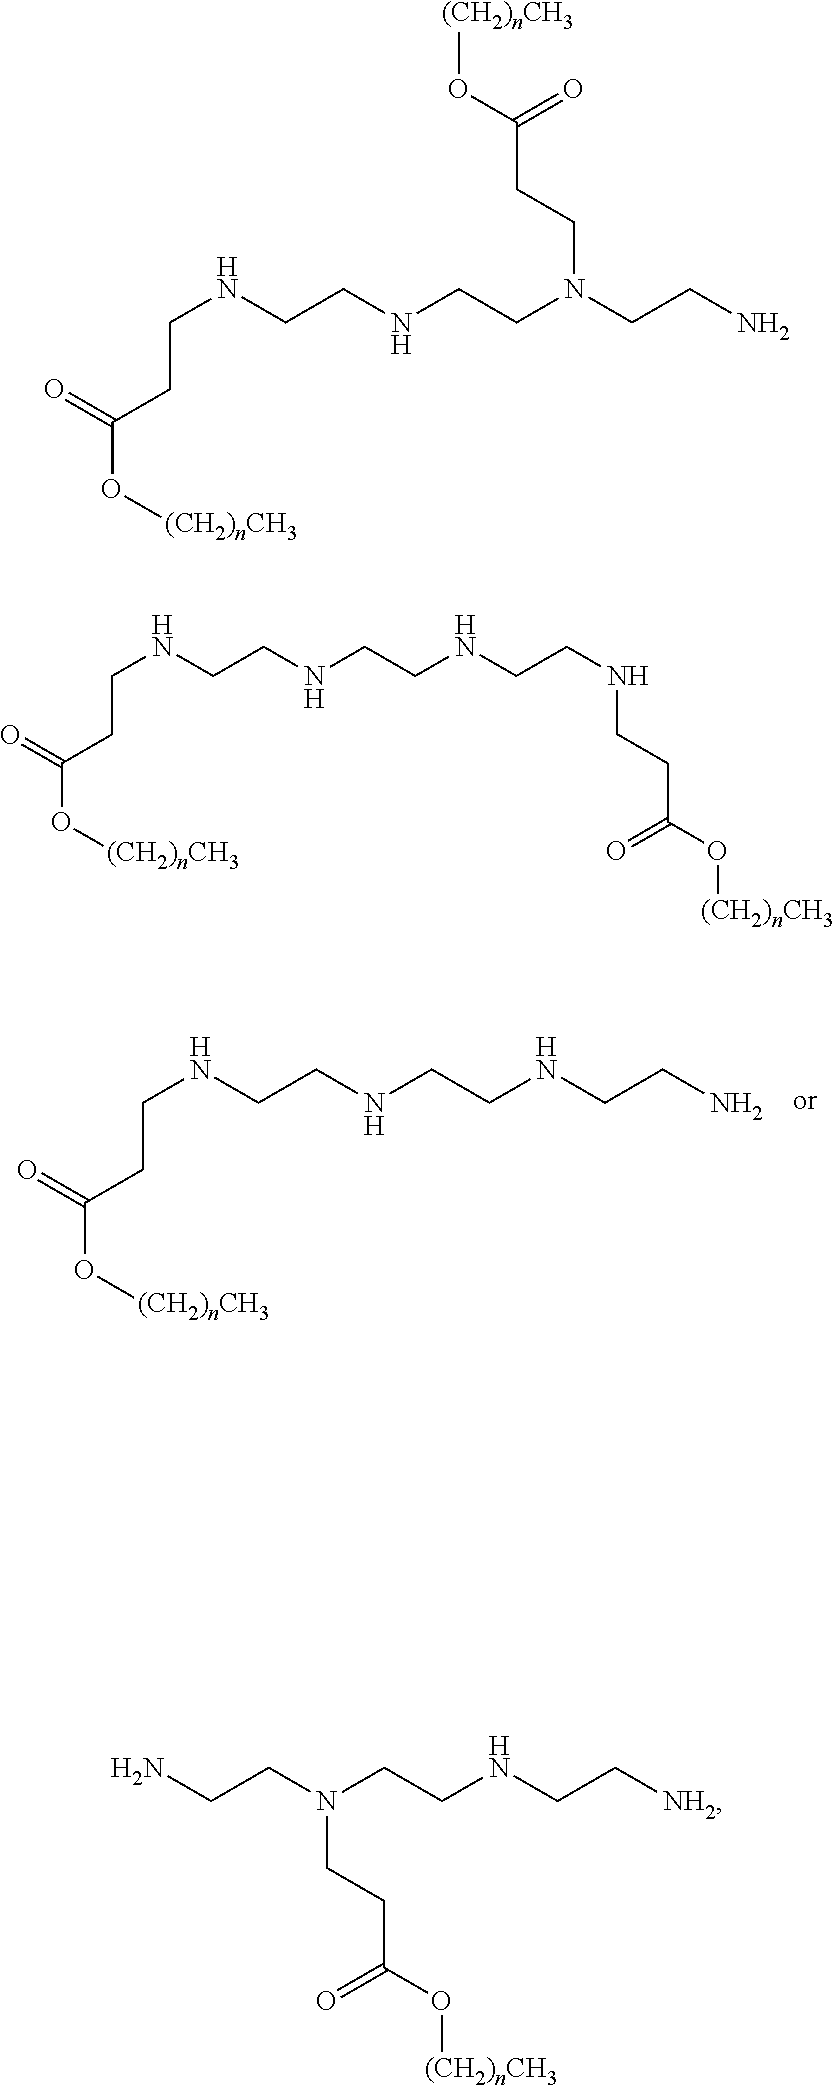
N(CCC(=O)O[(CH2)nCH3])CCNCCNCCN.N(CCC(=O)O[(CH2)nCH3])CCNCCN(CCC(=O)O[(CH2)nCH3])CCN.N(CCC(=O)O[(CH2)nCH3])CCNCCNCCNCCC(=O)O[(CH2)nCH3].C(N(CCC(=O)O[(CH2)nCH3])CCNCC[NH2])CN
